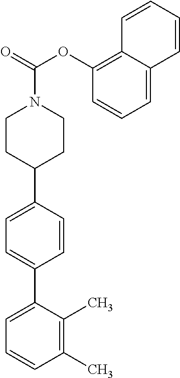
C1(C)=C(C)C(C2=CC=C(C3CCN(C(OC4=C5C(=CC=C4)C=CC=C5)=O)CC3)C=C2)=CC=C1
